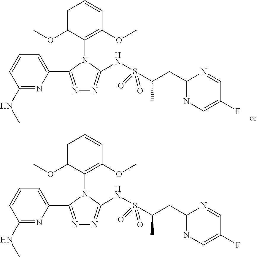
N1=C(C2=CC=CC(NC)=N2)N(C2=C(OC)C=CC=C2OC)C(NS(C(C)CC2=NC=C(F)C=N2)(=O)=O)=N1.N1=C(C2=CC=CC(NC)=N2)N(C2=C(OC)C=CC=C2OC)C(NS(C(C)CC2=NC=C(F)C=N2)(=O)=O)=N1
